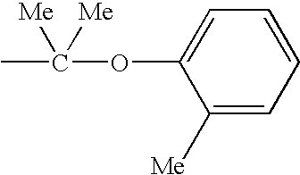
C1([Me])=CC=CC=C1OC(C)([Me])[Me]
